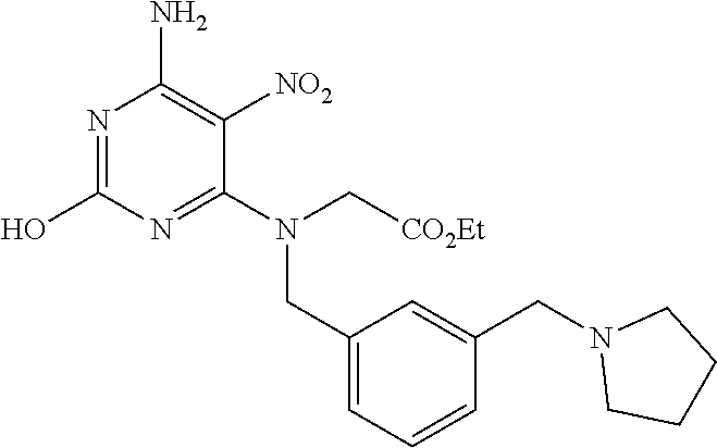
N1=C(O)N=C(N(C[CO2Et])CC2=CC=CC(CN3CCCC3)=C2)C([NO2])=C1N
